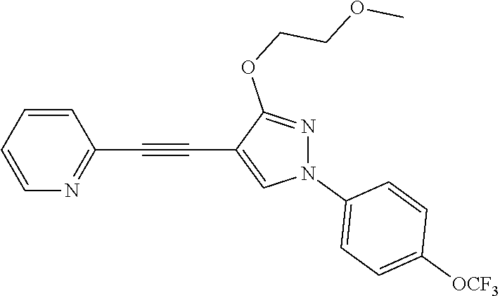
C1=CC=CC(C#CC2=CN(C3=CC=C([OCF3])C=C3)N=C2OCCOC)=N1
